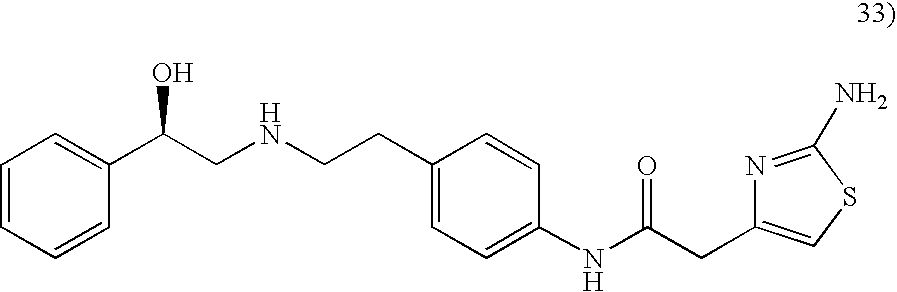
C1=CC=CC(C(CNCCC2=CC=C(NC(=O)CC3=CSC(N)=N3)C=C2)O)=C1
